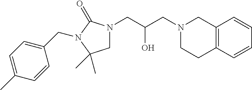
C12=C(C=CC=C1)CCN(CC(CN1CC(C)(C)N(CC3=CC=C(C)C=C3)C1=O)O)C2
